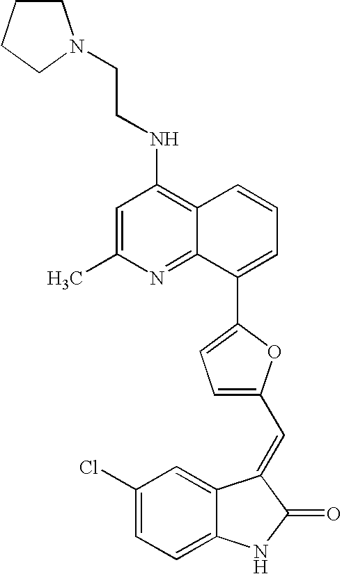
C1(Cl)=CC=C2C(=C1)C(=CC1=CC=C(C3=CC=CC4=C(NCCN5CCCC5)C=C(C)N=C34)O1)C(=O)N2
